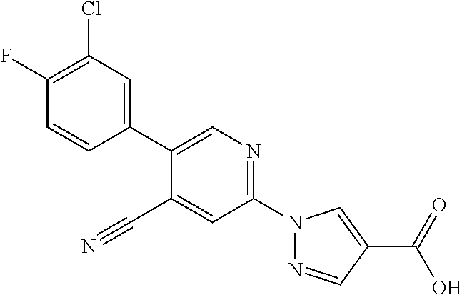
C1=CC(F)=C(Cl)C=C1C1=CN=C(N2N=CC(C(O)=O)=C2)C=C1C#N
